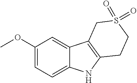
C1(OC)=CC=C2C(=C1)C1=C(N2)CCS(=O)(=O)C1
